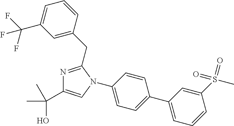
C1(N2C=C(C(C)(C)O)N=C2CC2=CC(C(F)(F)F)=CC=C2)=CC=C(C2=CC=CC(S(C)(=O)=O)=C2)C=C1
